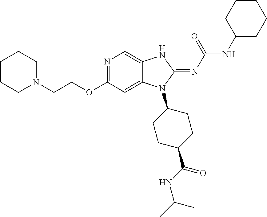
C1CCN(CCOC2=NC=C3C(=C2)N(C2CCC(C(=O)NC(C)C)CC2)C(=NC(NC2CCCCC2)=O)N3)CC1
